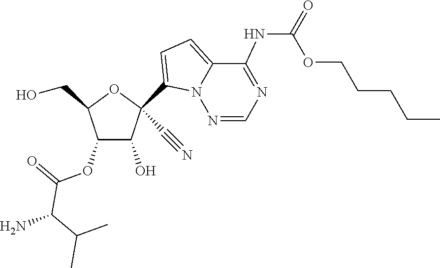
OCC1OC(C#N)(C2=CC=C3C(NC(=O)OCCCCC)=NC=NN32)C(O)C1OC(C(C(C)C)N)=O
